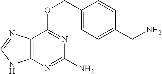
C12=C(N=C(N)N=C1OCC1=CC=C(CN)C=C1)NC=N2
